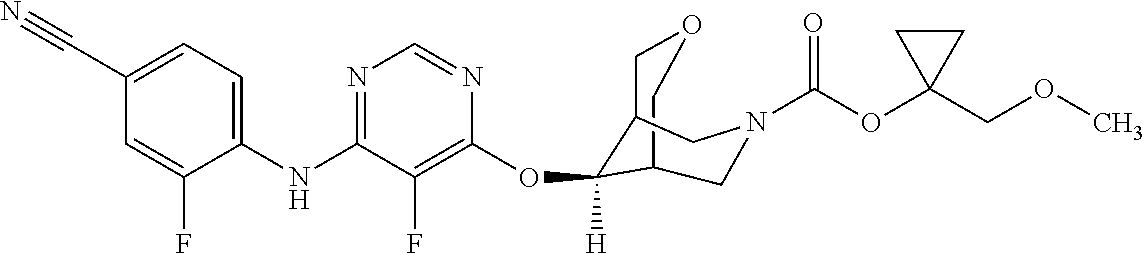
C12COCC(CN(C(OC3(COC)CC3)=O)C1)C2(OC1=C(F)C(NC2=CC=C(C#N)C=C2F)=NC=N1)[H]
